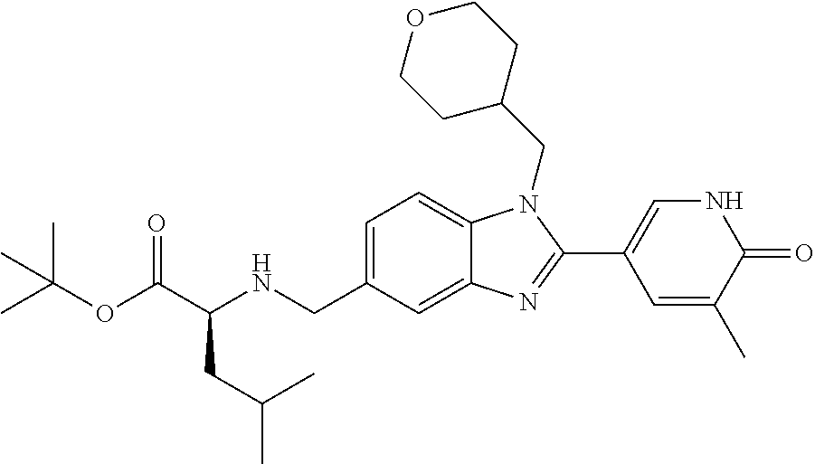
C(OC(C(NCC1=CC=C2C(=C1)N=C(C1=CNC(=O)C(C)=C1)N2CC1CCOCC1)CC(C)C)=O)(C)(C)C
